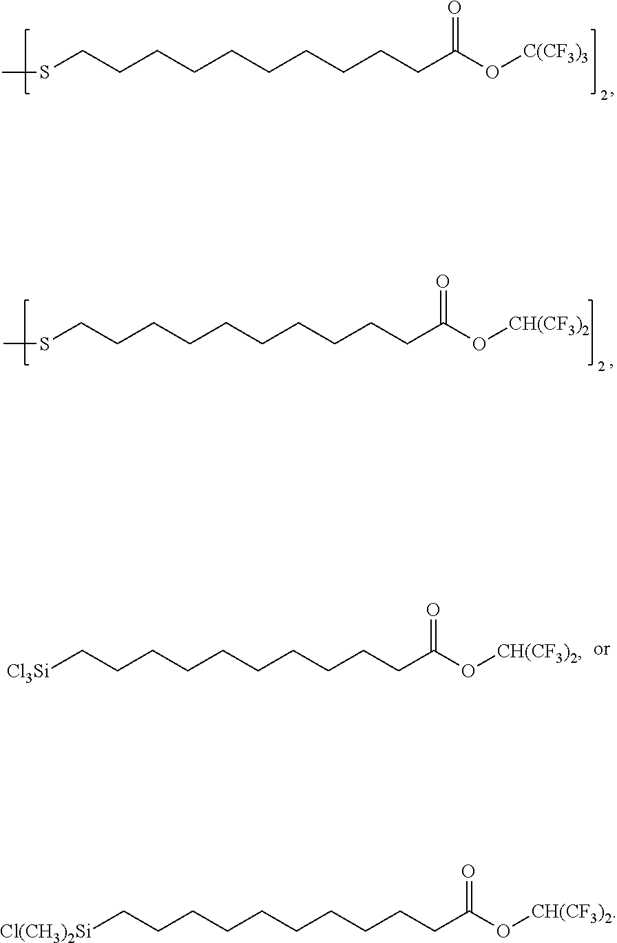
S(CCCCCCCCCCC(O[C(CF3)3])=O)C.S(CCCCCCCCCCC(O[CH(CF3)2])=O)C.[Cl3Si]CCCCCCCCCCC(O[CH(CF3)2])=O.[Cl(CH3)2Si]CCCCCCCCCCC(O[CH(CF3)2])=O
